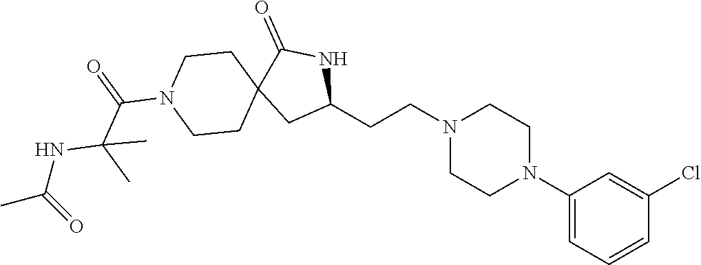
C1(CCN2CCN(C3=CC=CC(Cl)=C3)CC2)NC(=O)C2(C1)CCN(C(=O)C(NC(C)=O)(C)C)CC2
